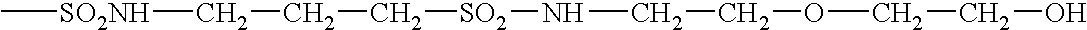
C[SO2NH]CCC[SO2]NCCOCCO
